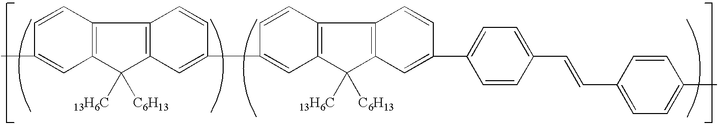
C12=C(C([13H6C])([C6H13])C3=C1C=CC(C1=CC4=C(C5=C(C4([13H6C])[C6H13])C=C(C4=CC=C(C=CC6=CC=C(C)C=C6)C=C4)C=C5)C=C1)=C3)C=C(C)C=C2
